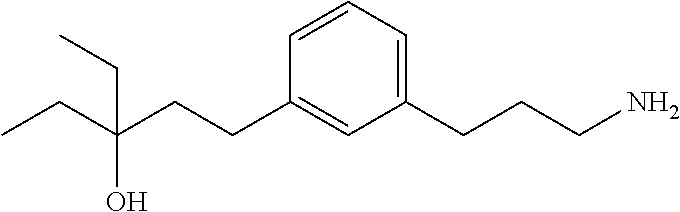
C1(CCC(CC)(O)CC)=CC(CCCN)=CC=C1
